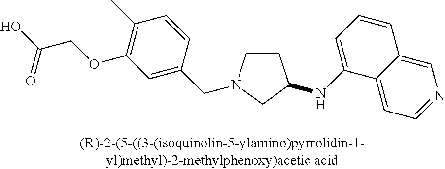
C1CN(CC2=CC(OCC(O)=O)=C(C)C=C2)CC1NC1=CC=CC2=CN=CC=C12
